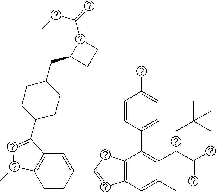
C1=CC(C2=CC3=C(C2)C(C2=CC=C(C)C=C2)=C(CC(C)=C)C(C)=C3)=CC2=C1C(C)C=C2C1CCC(CC2CCC2C(=C)CC)CC1.CC(C)(C)C
